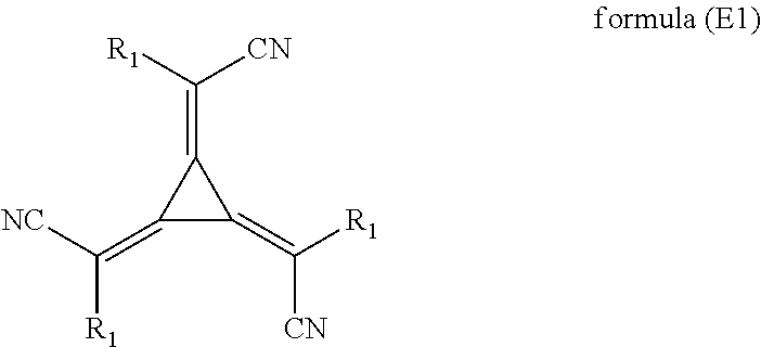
C1(=C([NC])[R1])C(=C([R1])[CN])C1=C([R1])[CN]
